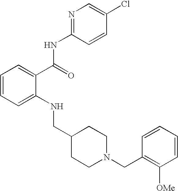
C1=CC=C(NCC2CCN(CC3=C([OMe])C=CC=C3)CC2)C(C(NC2=NC=C(Cl)C=C2)=O)=C1
